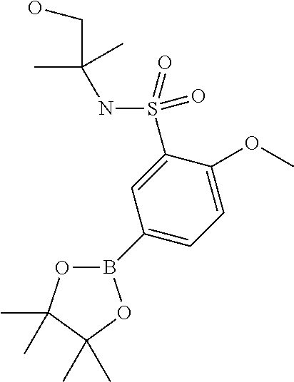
B1(C2=CC=C(OC)C(S(=O)(=O)NC(C)(C)CO)=C2)OC(C)(C)C(C)(C)O1
